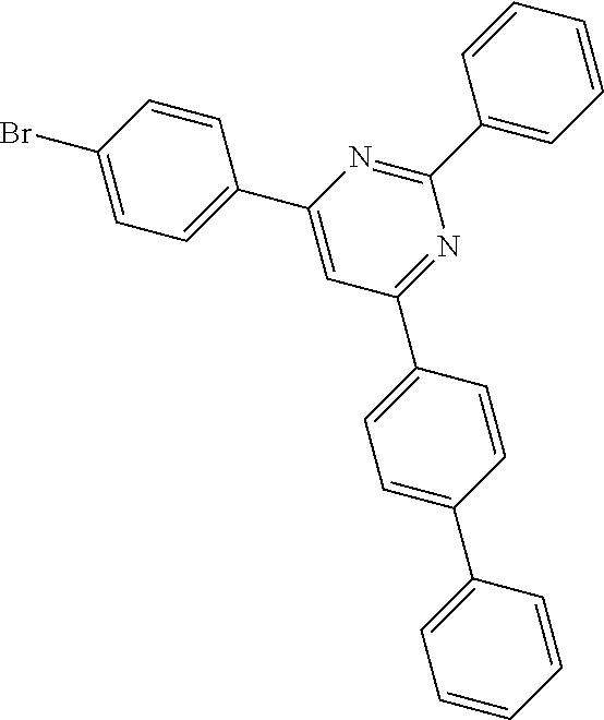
C1=CC=C(C2=NC(C3=CC=C(Br)C=C3)=CC(C3=CC=C(C4=CC=CC=C4)C=C3)=N2)C=C1
